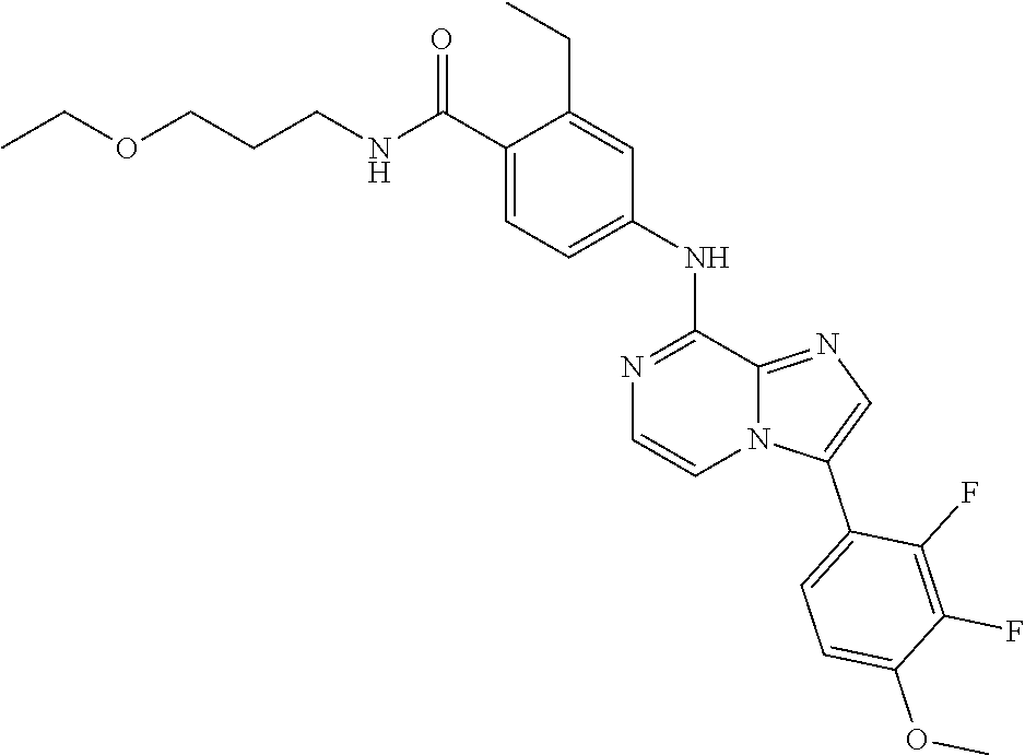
C1(C(NCCCOCC)=O)=CC=C(NC2=NC=CN3C2=NC=C3C2=CC=C(OC)C(F)=C2F)C=C1CC
